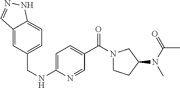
C1=C(NCC2=CC=C3C(=C2)C=NN3)N=CC(C(N2CCC(N(C(C)=O)C)C2)=O)=C1
